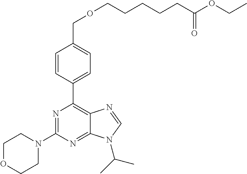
C1=CC(C2=C3C(=NC(N4CCOCC4)=N2)N(C(C)C)C=N3)=CC=C1COCCCCCC(OCC)=O
